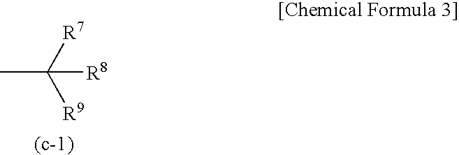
CC([R7])([R9])[R8]
